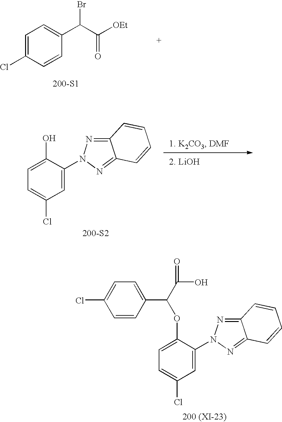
C1=C(Cl)C=CC(C(Br)C([OEt])=O)=C1.[200-S1].[200-S2].C1(O)=CC=C(Cl)C=C1N1N=C2C(=N1)C=CC=C2.[200 (XI-23)].C1(OC(C2=CC=C(Cl)C=C2)C(O)=O)=CC=C(Cl)C=C1N1N=C2C(=N1)C=CC=C2
